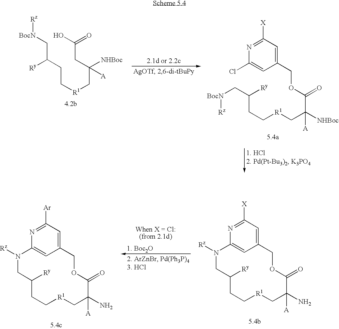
[Rz][BocN]CC([Ry])CC[R1]CC(CC(O)=O)([A])[NHBoc].C1(Cl)=CC(COC(=O)C([NHBoc])(C[R1]CCC([Ry])C[BocN][Rz])[A])=CC([X])=N1.C12=CC(=CC([X])=N1)COC(=O)C(N)([A])C[R1]CCC([Ry])CN2[Rz].C12=CC(=CC([Ar])=N1)COC(=O)C(N)([A])C[R1]CCC([Ry])CN2[Rz]
